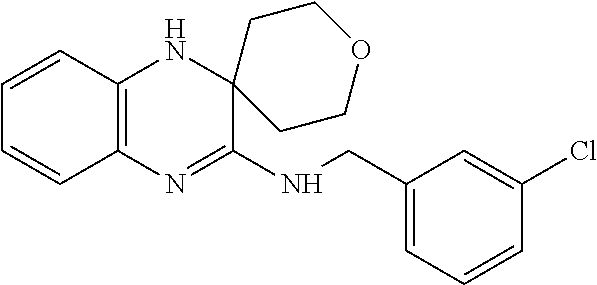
C1=CC2=C(C=C1)N=C(NCC1=CC=CC(Cl)=C1)C1(N2)CCOCC1
